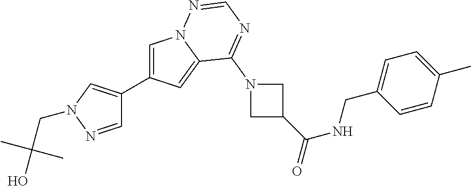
C1=C(C2=CN(CC(O)(C)C)N=C2)C=C2N1N=CN=C2N1CC(C(=O)NCC2=CC=C(C)C=C2)C1
